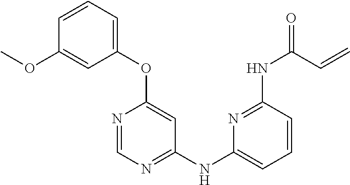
C1=CC=C(OC2=CC(NC3=CC=CC(NC(=O)C=C)=N3)=NC=N2)C=C1OC
